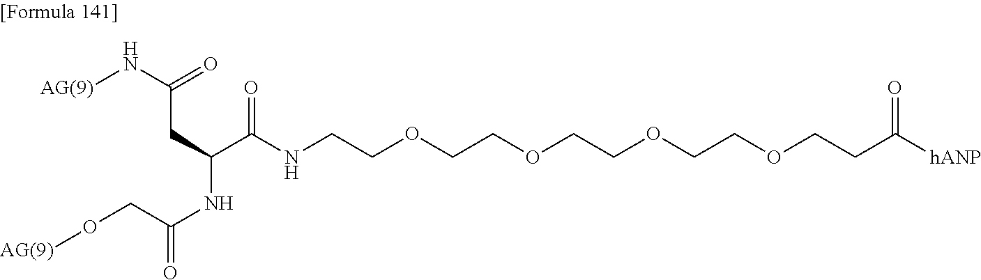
[AG(9)]NC(=O)CC(NC(=O)CO[AG(9)])C(NCCOCCOCCOCCOCCC(=O)[hANP])=O
